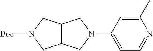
C1(N2CC3C(C2)CN([Boc])C3)=CC=NC(C)=C1
